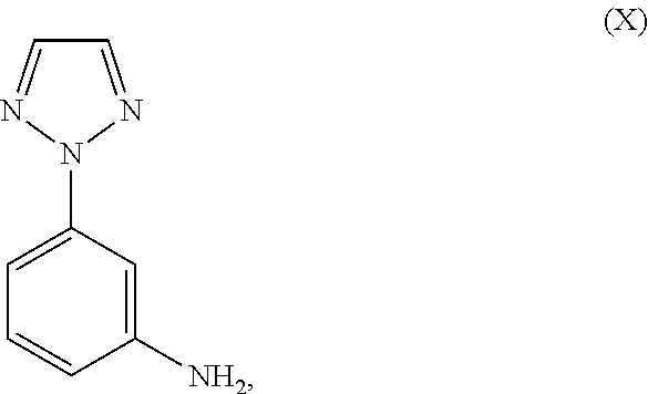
C1(N2N=CC=N2)=CC=CC([NH2])=C1
